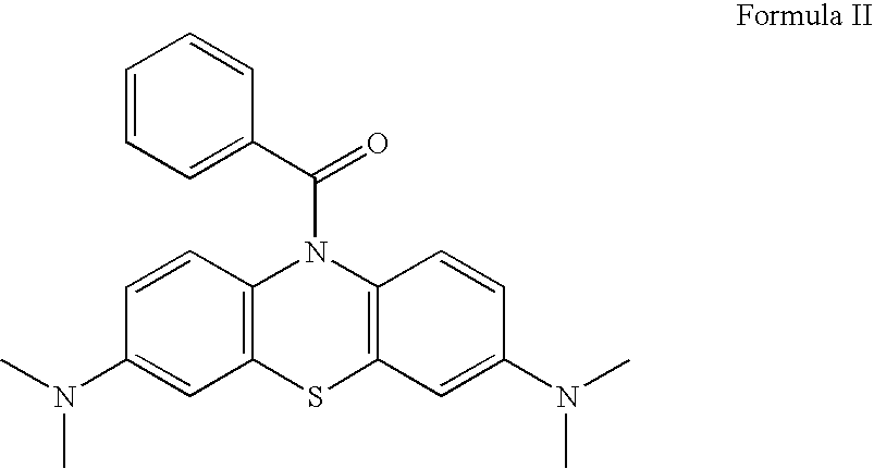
C1=CC2=C(C=C1N(C)C)SC1=C(N2C(C2=CC=CC=C2)=O)C=CC(N(C)C)=C1
